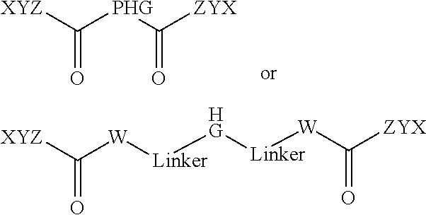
C([PHG]C([ZYX])=O)([XYZ])=O.C([W][Linker][HG][Linker][W]C([ZYX])=O)([XYZ])=O
